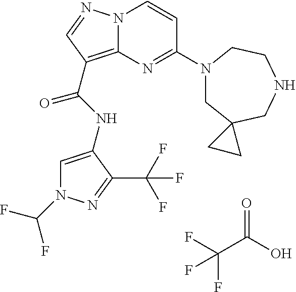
FC(C(O)=O)(F)F.FC(N1C=C(NC(=O)C2=C3N(N=C2)C=CC(N2CC4(CNCC2)CC4)=N3)C(C(F)(F)F)=N1)F
